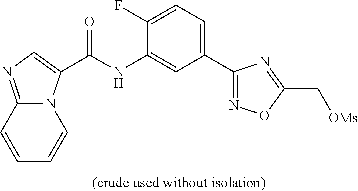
C1=CN2C(=NC=C2C(NC2=CC(C3=NOC(C[OMs])=N3)=CC=C2F)=O)C=C1
